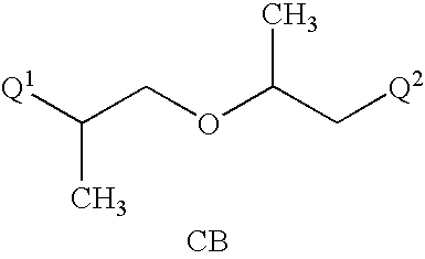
C(COC(C[Q2])C)([Q1])C.[CB]
